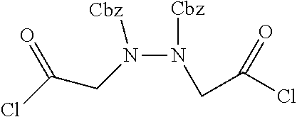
ClC(=O)CN([Cbz])N([Cbz])CC(=O)Cl
